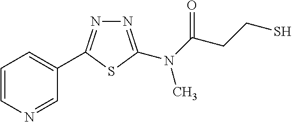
C1=CN=CC(C2=NN=C(N(C(CCS)=O)C)S2)=C1
